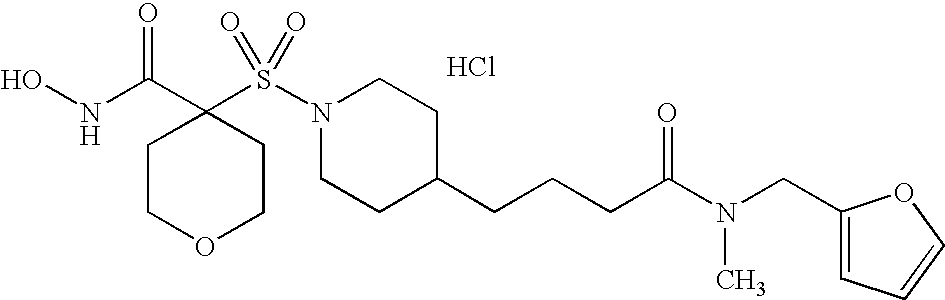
Cl.ONC(C1(S(N2CCC(CCCC(=O)N(CC3=CC=CO3)C)CC2)(=O)=O)CCOCC1)=O
